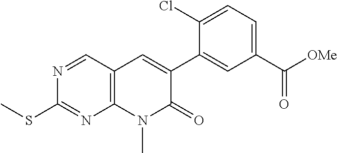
C12=C(C=NC(SC)=N1)C=C(C1=CC(C(=O)[OMe])=CC=C1Cl)C(=O)N2C
